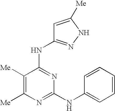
N(C1=NC(NC2=CC=CC=C2)=NC([Me])=C1[Me])C1=NNC([Me])=C1
